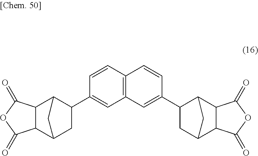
C12C(C3C(C4=CC5=C(C=C4)C=CC(C4C6C7C(C(C6)C4)C(=O)OC7=O)=C5)CC1C3)C(=O)OC2=O
